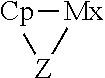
[Cp]1[Mx][Z]1
